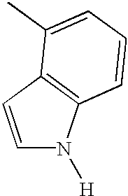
C1=CC2=C(N1[H])C=CC=C2C
